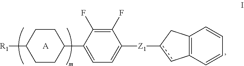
C1CC(C2=CC=C([Z1]c3cC4=C(C3)C=CC=C4)C(F)=C2F)CCC1[R1].[A]
